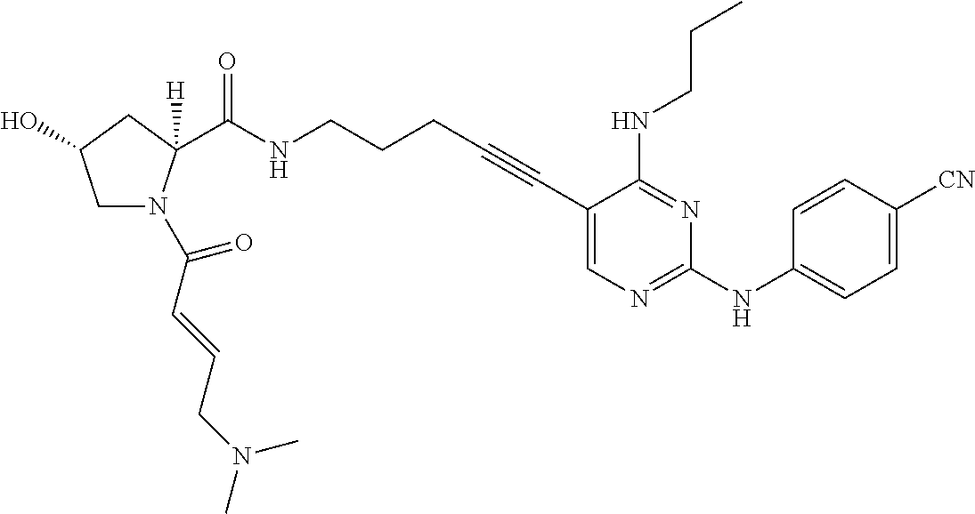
C1(C#CCCCNC(=O)C2([H])N(C(C=CCN(C)C)=O)CC(O)C2)=CN=C(NC2=CC=C([CN])C=C2)N=C1NCCC
